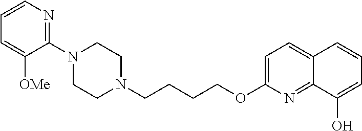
N1(C2=NC=CC=C2[OMe])CCN(CCCCOC2=CC=C3C(=N2)C(O)=CC=C3)CC1
